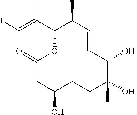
C(=C(C1OC(=O)CC(O)CCC(C)([OH])C(O)C=CC1C)C)I
